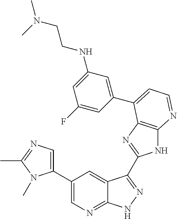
C1(C2=CN=C(C)N2C)=CN=C2C(=C1)C(C1=NC3=C(N1)N=CC=C3C1=CC(NCCN(C)C)=CC(F)=C1)=NN2
